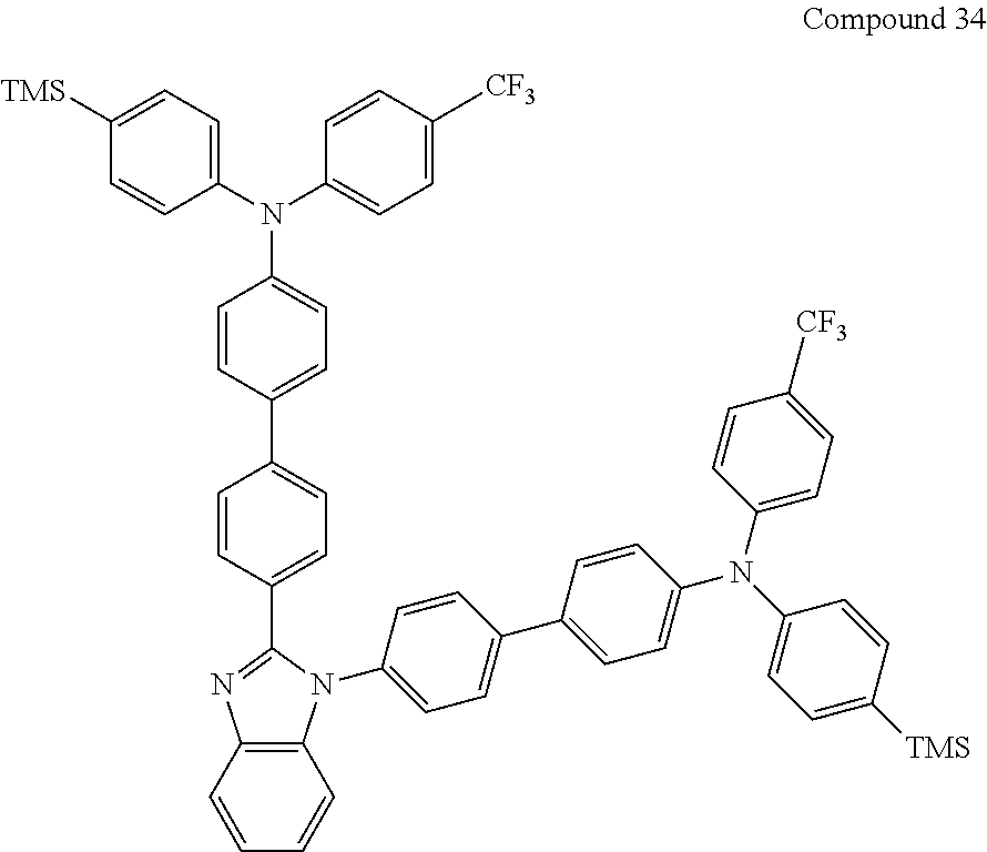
C1=CC(C2=CC=C(C3=NC4=C(C=CC=C4)N3C3=CC=C(C4=CC=C(N(C5=CC=C([CF3])C=C5)C5=CC=C([TMS])C=C5)C=C4)C=C3)C=C2)=CC=C1N(C1=CC=C([TMS])C=C1)C1=CC=C([CF3])C=C1
